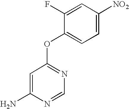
C1=C(N)N=CN=C1OC1=CC=C([NO2])C=C1F
